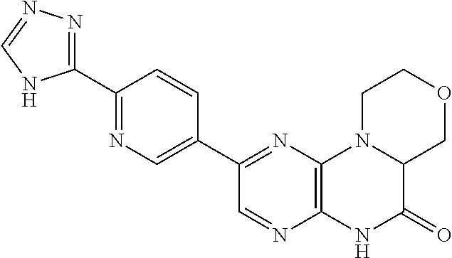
C1(C2=NC3=C(N=C2)NC(=O)C2N3CCOC2)=CN=C(C2=NN=CN2)C=C1
